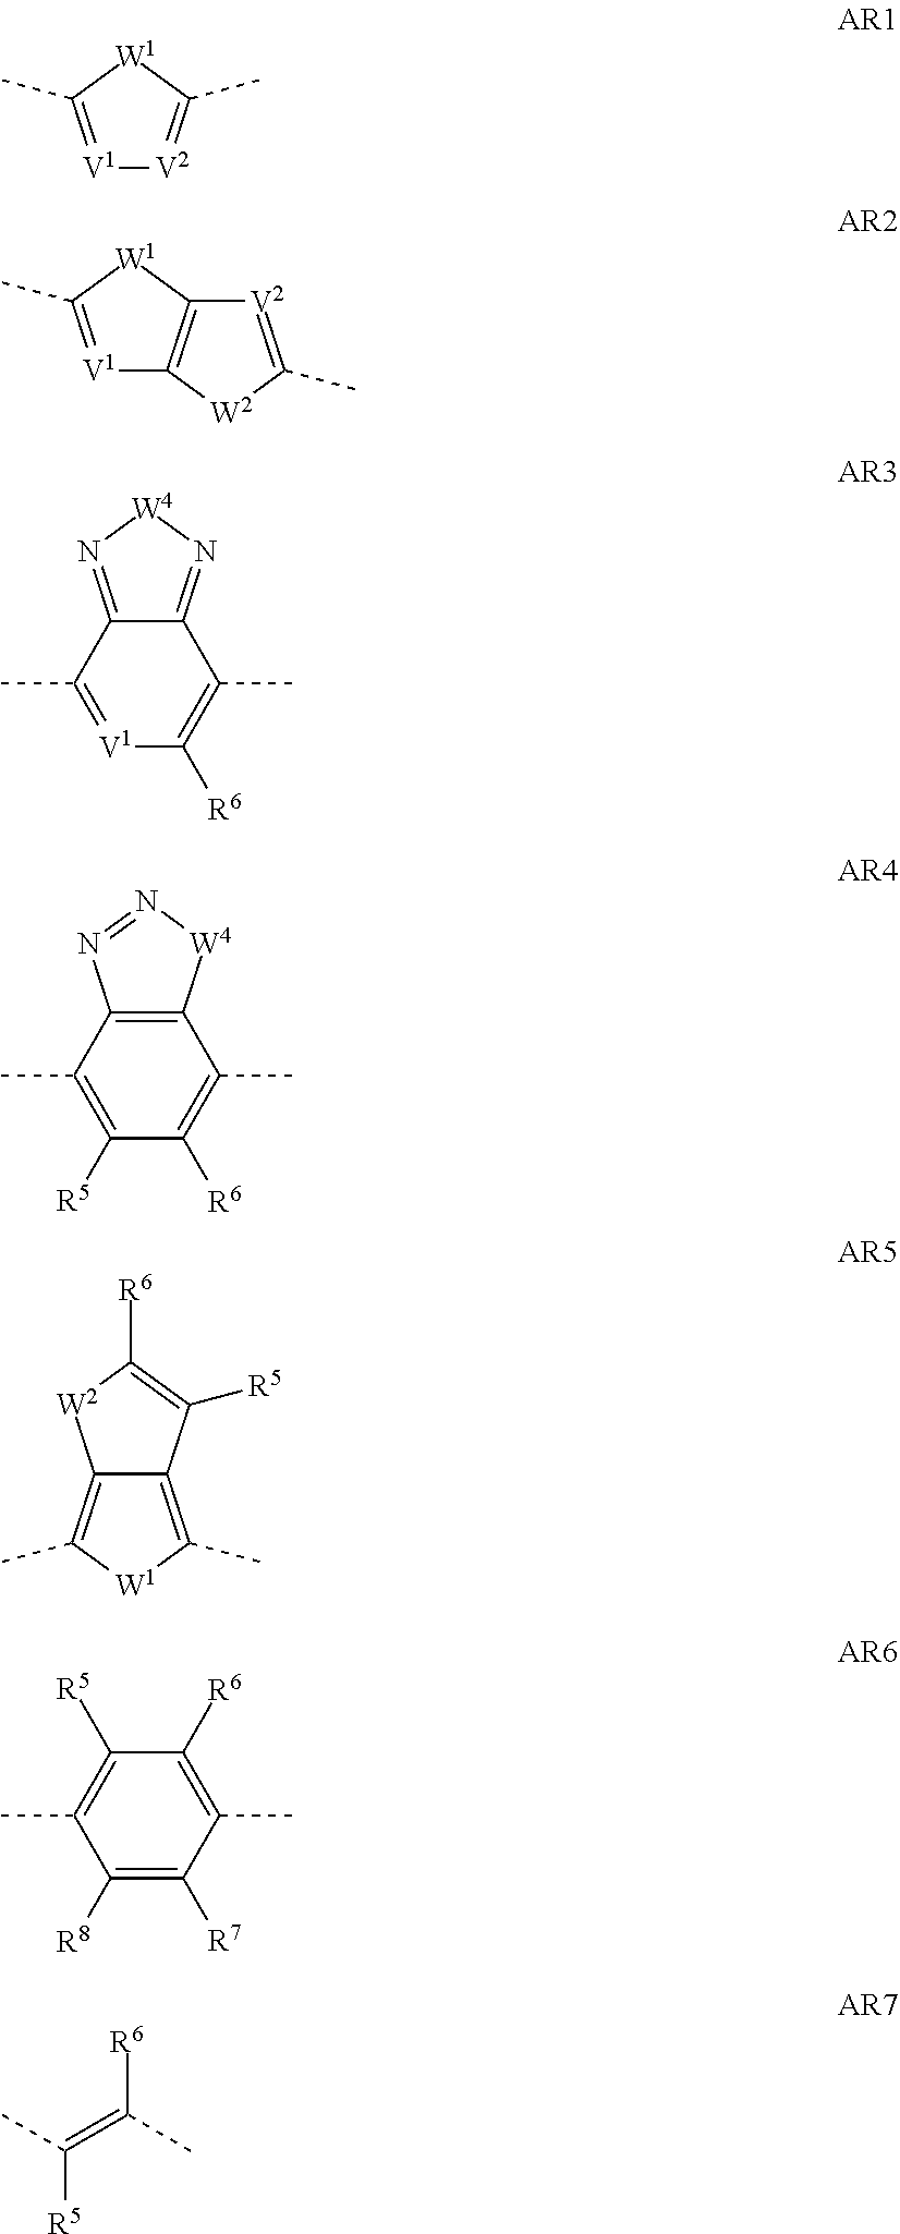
[V1]1=C(C)[W1]C(C)=[V2]1.[V1]1=C(C)[W1]C2=C1[W2]C(C)=[V2]2.C12=N[W4]N=C1C(C)=C([R6])[V1]=C2C.C12=C([W4]N=N1)C(C)=C([R6])C([R5])=C2C.C12=C(C)[W1]C(C)=C1C([R5])=C([R6])[W2]2.C1([R8])=C([R7])C(C)=C([R6])C([R5])=C1C.CC(=C(C)[R6])[R5]
